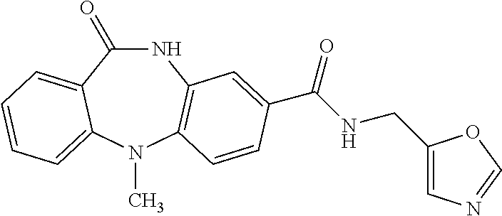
C1(=O)NC2=C(N(C)C3=CC=CC=C13)C=CC(C(NCC1=CN=CO1)=O)=C2
